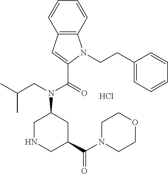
Cl.C1NCC(C(N2CCOCC2)=O)CC1N(CC(C)C)C(=O)C1=CC2=C(N1CCC1=CC=CC=C1)C=CC=C2
